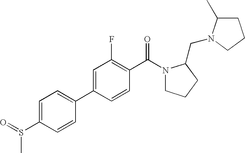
C1=C(C2=CC=C(S(C)=O)C=C2)C=CC(C(N2CCCC2CN2C(C)CCC2)=O)=C1F
